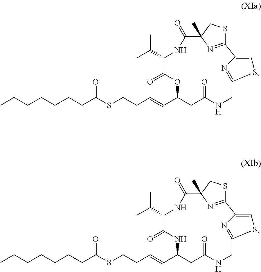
CCCCCCCC(SCCC=CC1CC(=O)NCC2=NC(=CS2)C2=NC(C)(C(=O)NC(C(C)C)C(=O)O1)CS2)=O.CCCCCCCC(SCCC=CC1CC(=O)NCC2=NC(=CS2)C2=NC(C)(C(=O)NC(C(C)C)C(=O)N1)CS2)=O
